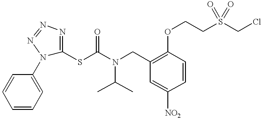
C1=CC=CC=C1N1C(SC(N(CC2=C(OCCS(CCl)(=O)=O)C=CC([NO2])=C2)C(C)C)=O)=NN=N1
